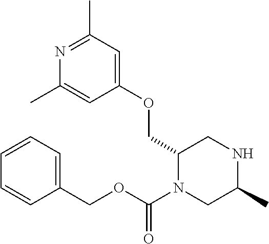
N1=C(C)C=C(OCC2N(C(OCC3=CC=CC=C3)=O)CC(C)NC2)C=C1C
